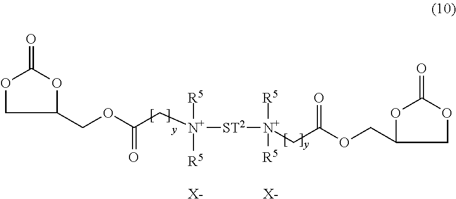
O1CC(COC(C[N+]([R5])([ST2][N+]([R5])([R5])CC(OCC2COC(=O)O2)=O)[R5])=O)OC1=O.[X-].[X-]
